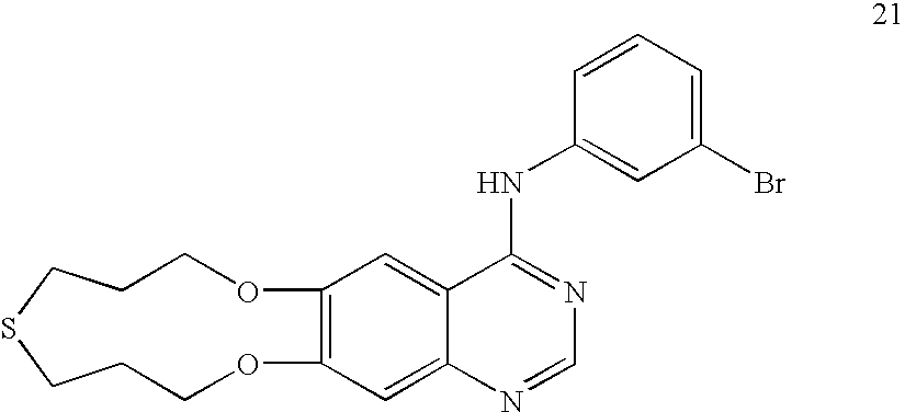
C12=C(C=C3C(=C1)N=CN=C3NC1=CC(Br)=CC=C1)OCCCSCCCO2
